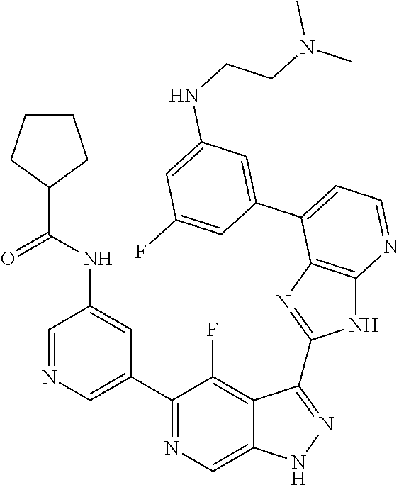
C1=NC=C(C2=NC=C3C(=C2F)C(C2=NC4=C(N2)N=CC=C4C2=CC(NCCN(C)C)=CC(F)=C2)=NN3)C=C1NC(C1CCCC1)=O
